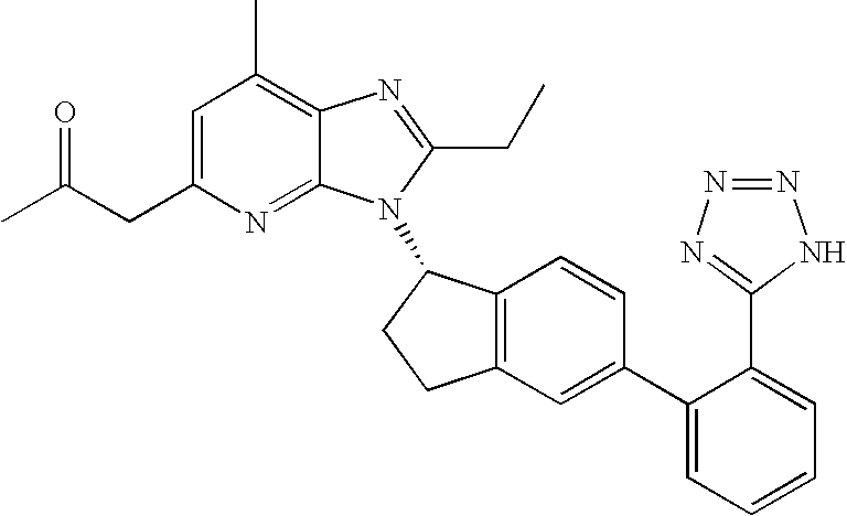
C1=C(CC(C)=O)N=C2C(=C1C)N=C(CC)N2C1C2=C(CC1)C=C(C1=CC=CC=C1C1=NN=NN1)C=C2
